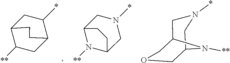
C1C(*)C2CC([**])C1CC2.C1OCC2CN(*)CC1N2[**].C1C2N([**])C(CN1*)CC2
